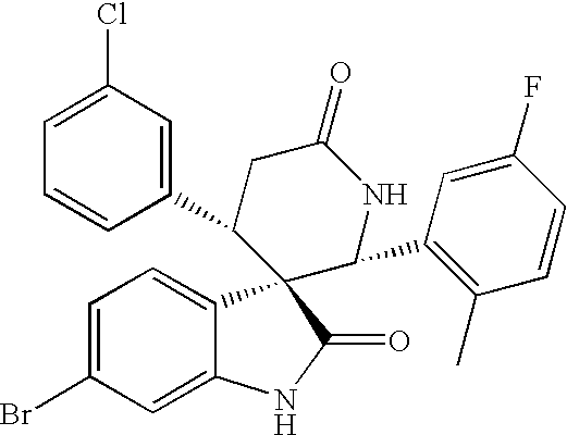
C1(C2CC(=O)NC(C3=C(C)C=CC(F)=C3)C23C2=CC=C(Br)C=C2NC3=O)=CC(Cl)=CC=C1
